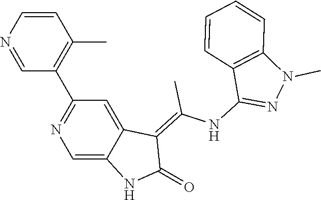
C1=CN=CC(C2=NC=C3C(=C2)C(=C(NC2=NN(C)C4=C2C=CC=C4)C)C(=O)N3)=C1C
